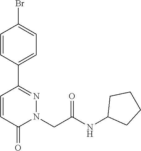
C1=CC(C2=NN(CC(NC3CCCC3)=O)C(=O)C=C2)=CC=C1Br
